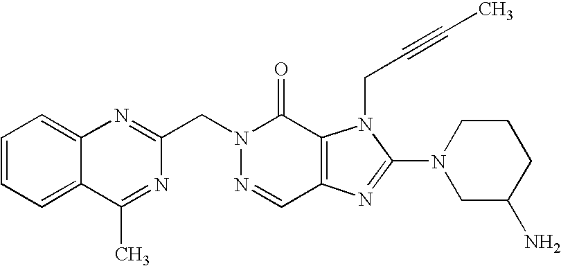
C(N1N=CC2=C(C1=O)N(CC#CC)C(N1CC(N)CCC1)=N2)C1=NC2=CC=CC=C2C(C)=N1
